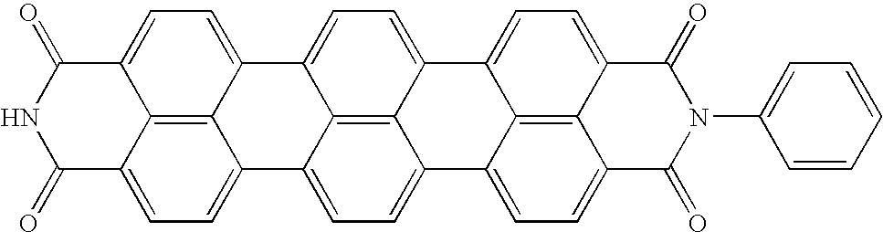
C12=CC=C3C4=C1C(=CC=C4C1=CC=C4C5=C1C3=CC=C5C(=O)N(C1=CC=CC=C1)C4=O)C1=CC=C3C4=C1C2=CC=C4C(=O)NC3=O
